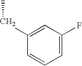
C1=C(F)C=C(CC)C=C1
